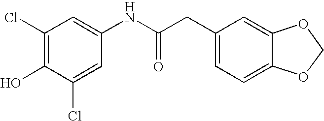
C1(Cl)=CC(NC(CC2=CC=C3C(=C2)OCO3)=O)=CC(Cl)=C1O
